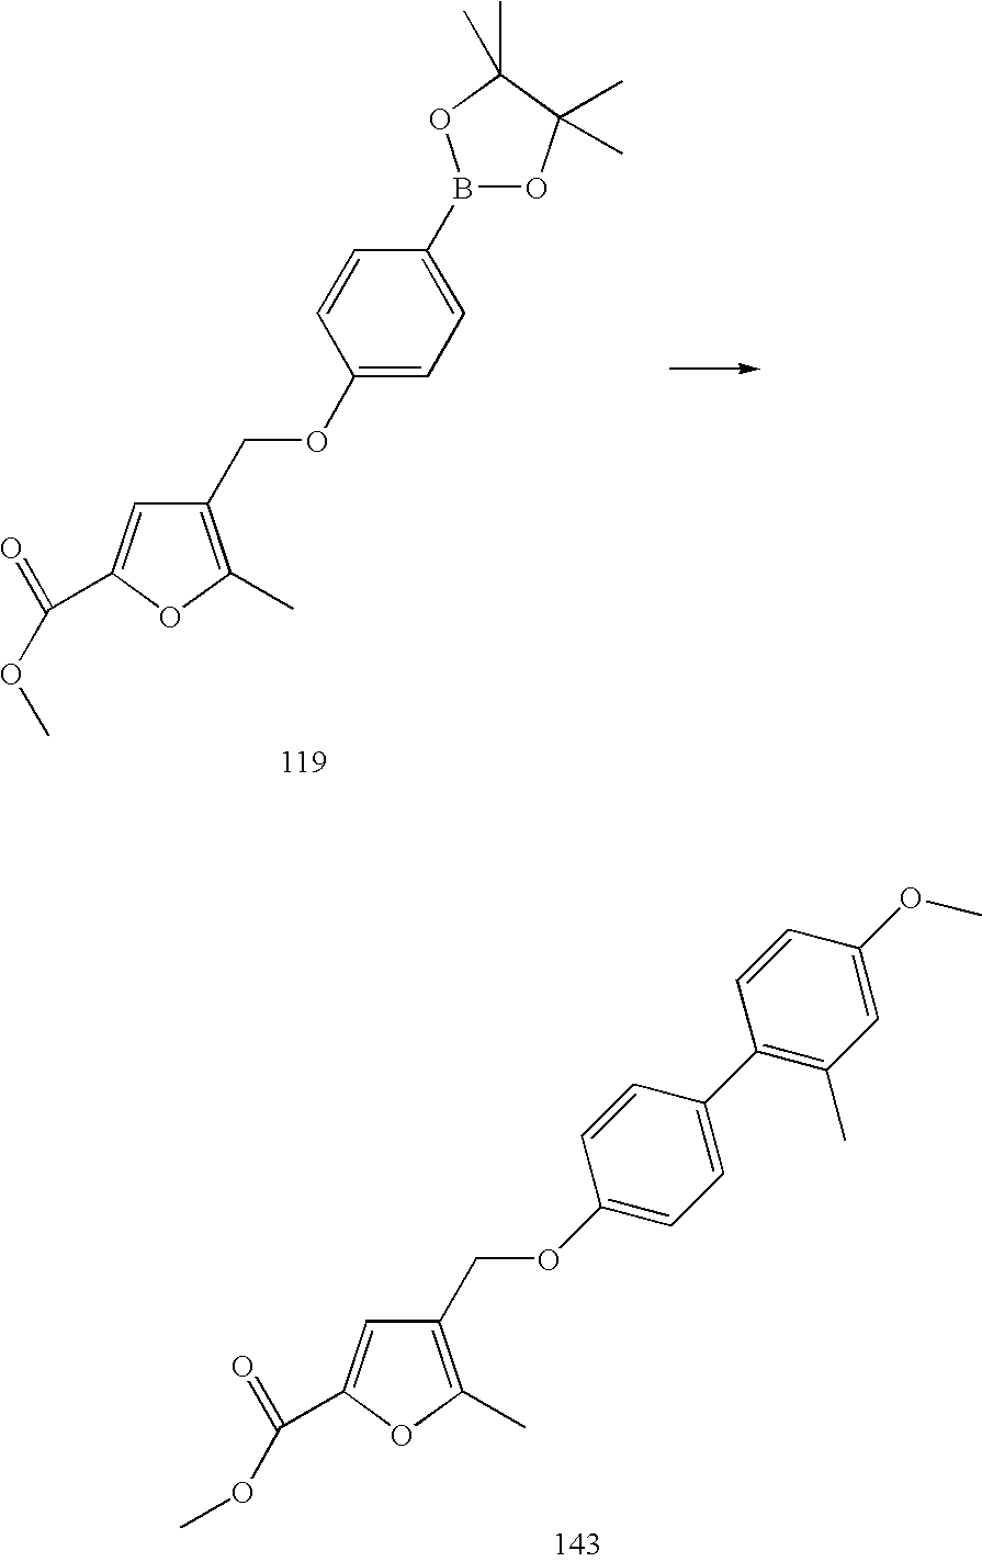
O(CC1=C(C)OC(C(=O)OC)=C1)C1=CC=C(B2OC(C)(C)C(C)(C)O2)C=C1.O(CC1=C(C)OC(C(=O)OC)=C1)C1=CC=C(C2=C(C)C=C(OC)C=C2)C=C1
